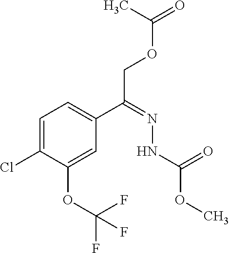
C1=C(Cl)C(OC(F)(F)F)=CC(C(COC(C)=O)=NNC(OC)=O)=C1
